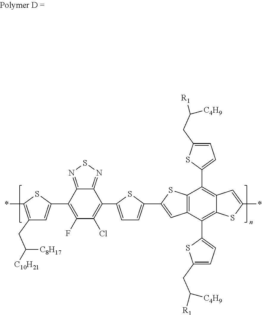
C1(CC([C10H21])[C8H17])=C(*)SC(C2=C(F)C(Cl)=C(C3=CC=C(C4=CC5=C(S4)C(C4=CC=C(CC([R1])[C4H9])S4)=C4C(=C5C5=CC=C(CC([R1])[C4H9])S5)SC(*)=C4)S3)C3=NSN=C23)=C1
